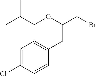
CC(COC(CC1=CC=C(Cl)C=C1)CBr)C
